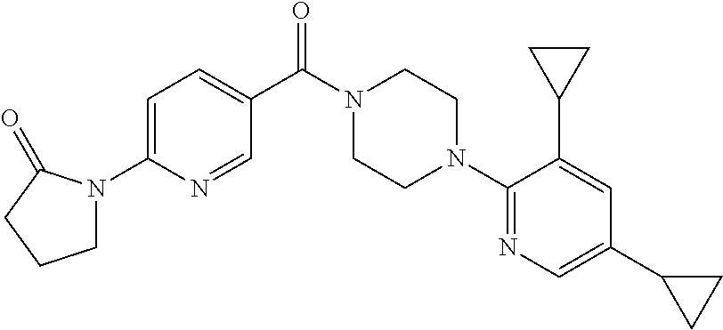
C1=C(N2CCCC2=O)N=CC(C(N2CCN(C3=NC=C(C4CC4)C=C3C3CC3)CC2)=O)=C1
